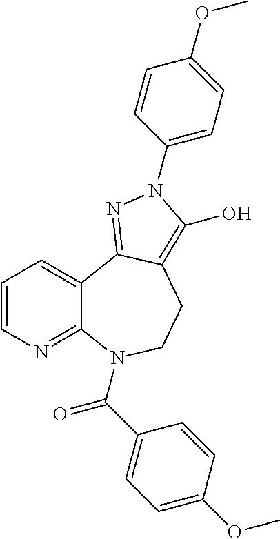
C1=CN=C2C(=C1)C1=NN(C3=CC=C(OC)C=C3)C(O)=C1CCN2C(=O)C1=CC=C(OC)C=C1
